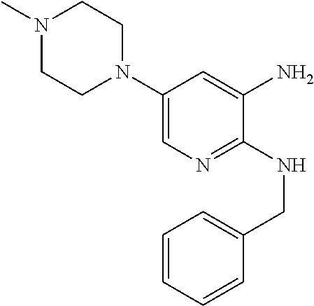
C1(N2CCN(C)CC2)=CN=C(NCC2=CC=CC=C2)C(N)=C1
